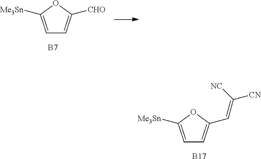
C1=C([Me3Sn])OC([CHO])=C1.[B7].C1=C([Me3Sn])OC(C=C([CN])[NC])=C1.[B17]
